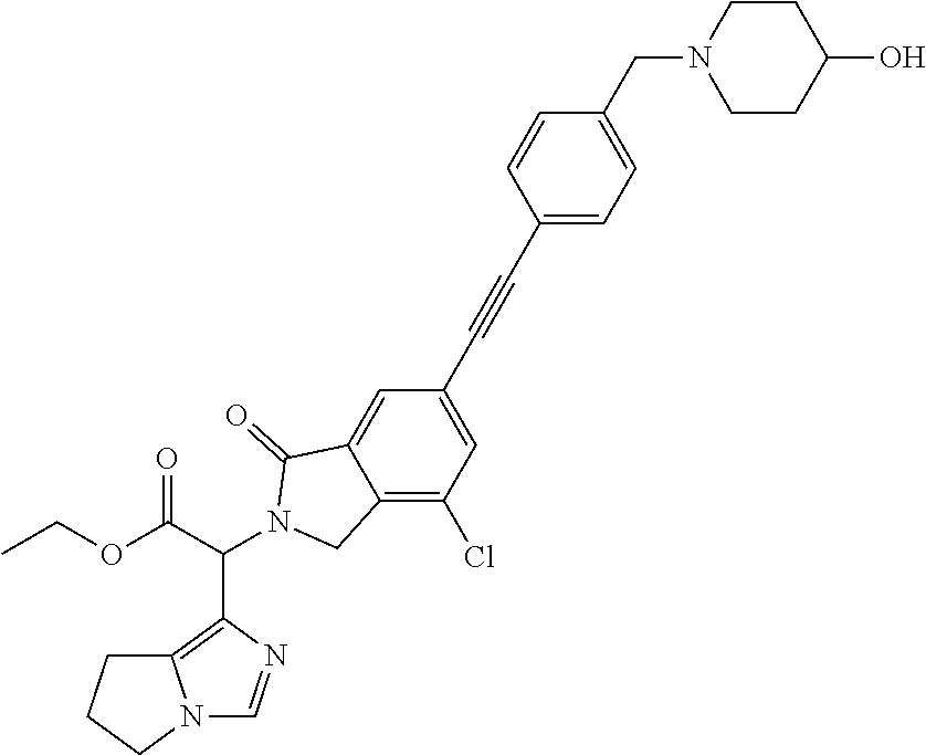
N12C=NC(C(C(OCC)=O)N3CC4=C(Cl)C=C(C#CC5=CC=C(CN6CCC(O)CC6)C=C5)C=C4C3=O)=C1CCC2
